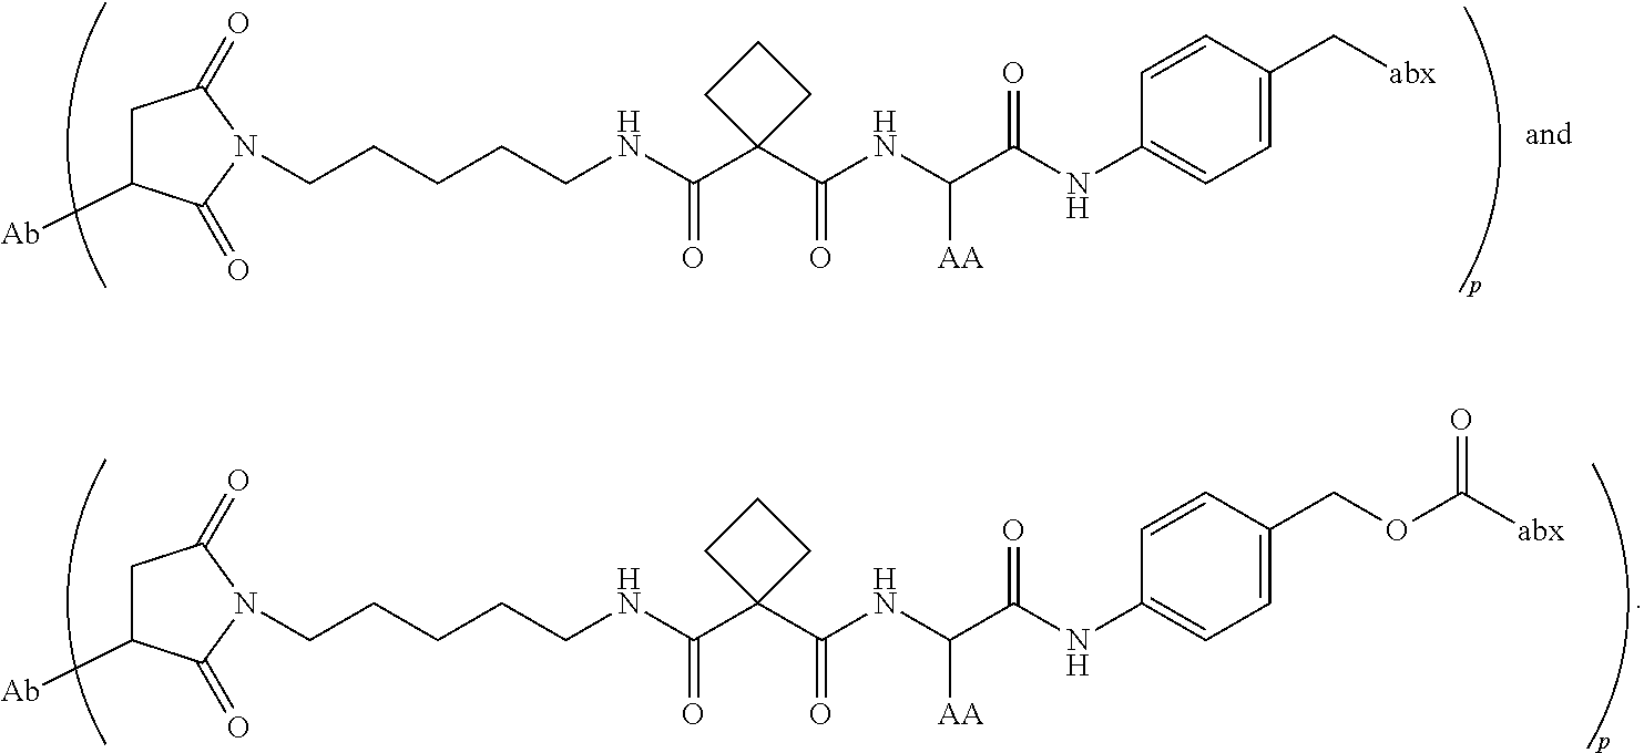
C(NC(C1(C(NC(C(NC2=CC=C(C[abx])C=C2)=O)[AA])=O)CCC1)=O)CCCCN1C(=O)C([Ab])CC1=O.C(NC(C1(C(NC(C(NC2=CC=C(COC([abx])=O)C=C2)=O)[AA])=O)CCC1)=O)CCCCN1C(=O)C([Ab])CC1=O
